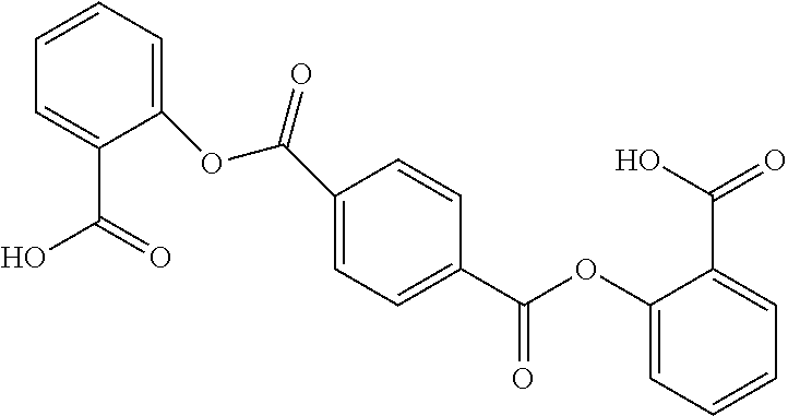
C1(OC(C2=CC=C(C(OC3=CC=CC=C3C(O)=O)=O)C=C2)=O)=CC=CC=C1C(O)=O
